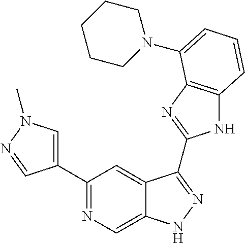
C1(C2=NC=C3C(=C2)C(C2=NC4=C(N2)C=CC=C4N2CCCCC2)=NN3)=CN(C)N=C1
